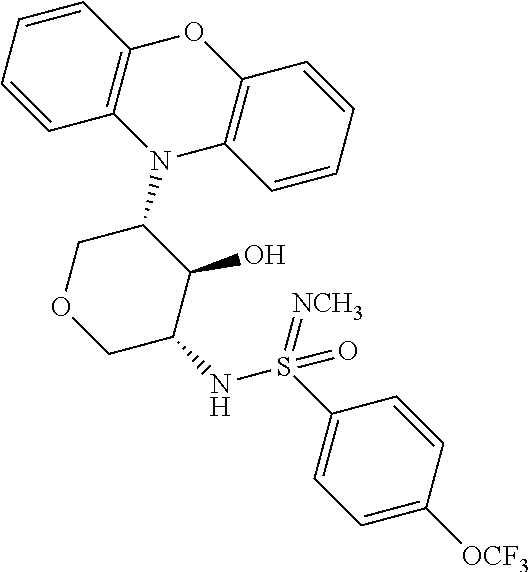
N1(C2COCC(NS(C3=CC=C([OCF3])C=C3)(=O)=[NCH3])C2O)C2=C(OC3=C1C=CC=C3)C=CC=C2
